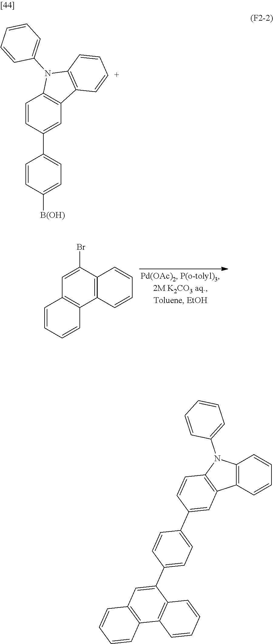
C1=C(Br)C2=C(C3=C1C=CC=C3)C=CC=C2.C1=CC(C2=CC=C([B(OH)])C=C2)=CC2=C1N(C1=CC=CC=C1)C1=C2C=[C+]C=C1.C12=C(C=CC=C1)C1=C(N2C2=CC=CC=C2)C=CC(C2=CC=C(C3=CC4=C(C5=C3C=CC=C5)C=CC=C4)C=C2)=C1
